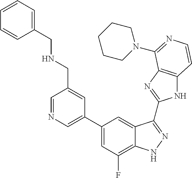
C1=C(C2=CC(F)=C3C(=C2)C(C2=NC4=C(N2)C=CN=C4N2CCCCC2)=NN3)C=C(CNCC2=CC=CC=C2)C=N1
